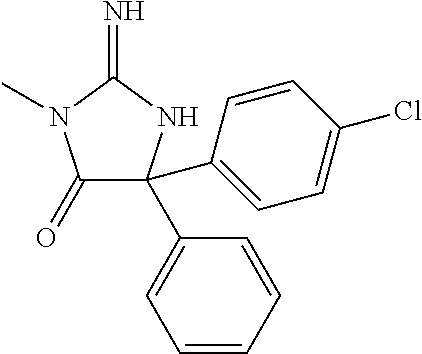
C1(=O)C(C2=CC=C(Cl)C=C2)(C2=CC=CC=C2)NC(=N)N1C
